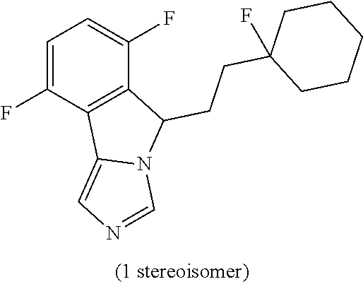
C1=C(F)C2=C(C(F)=C1)C(CCC1(F)CCCCC1)N1C2=CN=C1
